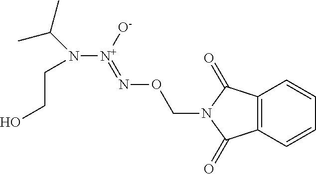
C12=C(C=CC=C1)C(=O)N(CON=[N+](N(CCO)C(C)C)[O-])C2=O
